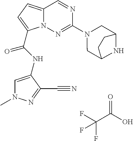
O=C(O)C(F)(F)F.N1=CC2=CC=C(C(NC3=CN(C)N=C3C#N)=O)N2N=C1N1CC2NC(C1)CC2
